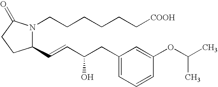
C1(C=CC(CC2=CC=CC(OC(C)C)=C2)O)N(CCCCCC[COOH])C(=O)CC1
